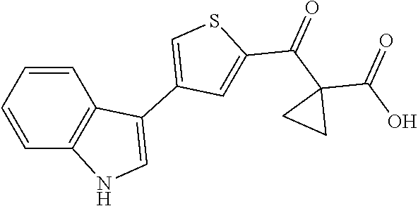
C1=CC=CC2=C1C(C1=CSC(C(C3(C(O)=O)CC3)=O)=C1)=CN2
